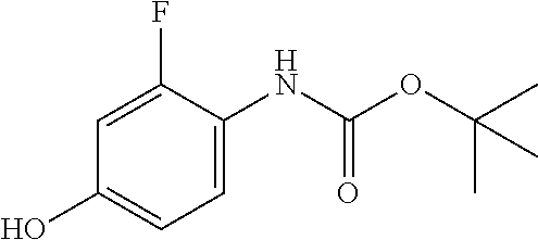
OC1=CC=C(NC(OC(C)(C)C)=O)C(F)=C1
